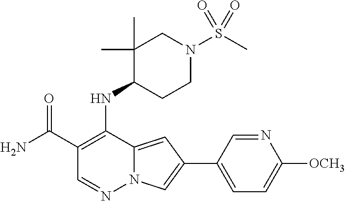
C1(NC2=C(C(N)=O)C=NN3C2=CC(C2=CC=C([OCH3])N=C2)=C3)CCN(S(C)(=O)=O)CC1(C)C
